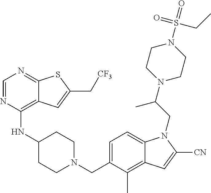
C1=NC(NC2CCN(CC3=CC=C4C(=C3C)C=C([CN])N4CC(N3CCN(S(CC)(=O)=O)CC3)C)CC2)=C2C(=N1)SC(C[CF3])=C2
